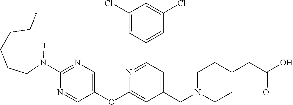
C1(Cl)=CC(C2=NC(OC3=CN=C(N(C)CCCCCF)N=C3)=CC(CN3CCC(CC(O)=O)CC3)=C2)=CC(Cl)=C1
